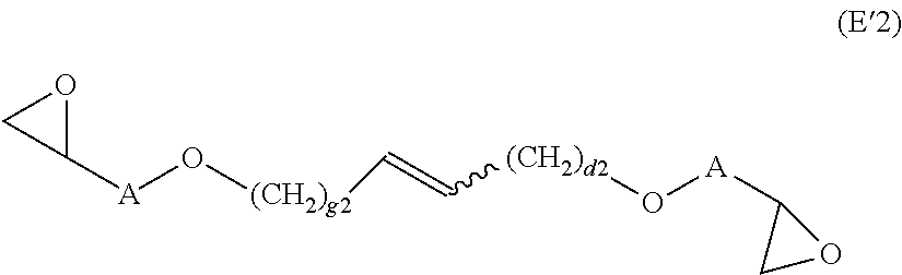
[A](O[(CH2)g2]C=C[(CH2)d2]O[A]C1OC1)C1OC1
